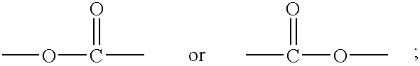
O(C(=O)C)C.O(C(=O)C)C
